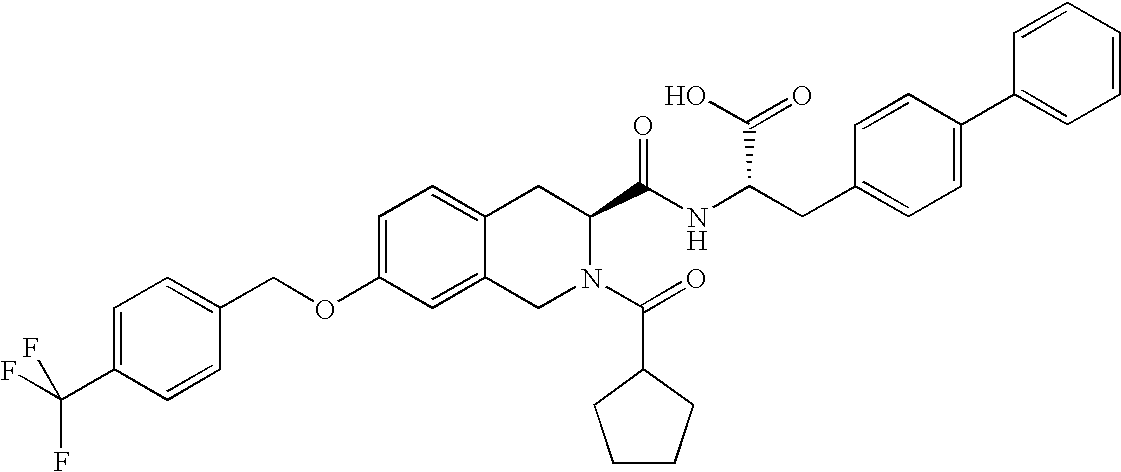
C12=CC=C(OCC3=CC=C(C(F)(F)F)C=C3)C=C1CN(C(=O)C1CCCC1)C(C(NC(CC1=CC=C(C3=CC=CC=C3)C=C1)C(O)=O)=O)C2
